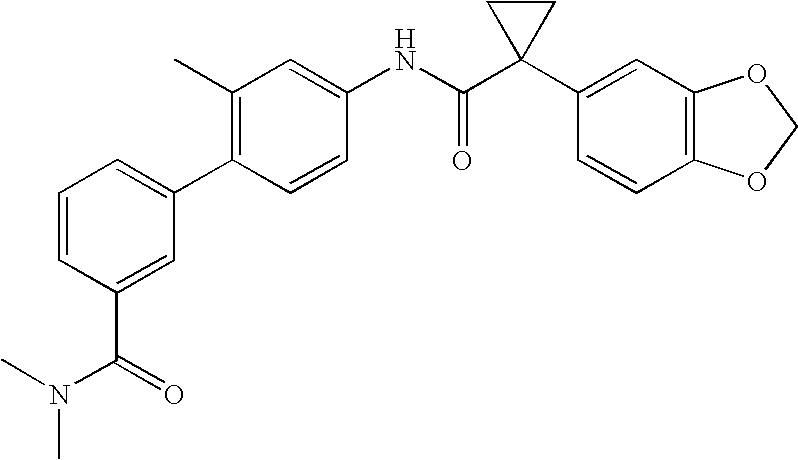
C1(C)=C(C2=CC=CC(C(N(C)C)=O)=C2)C=CC(NC(C2(C3=CC4=C(C=C3)OCO4)CC2)=O)=C1
